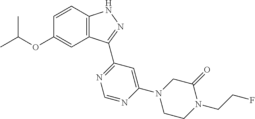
O(C1=CC2=C(C=C1)NN=C2C1=NC=NC(N2CCN(CCF)C(=O)C2)=C1)C(C)C
